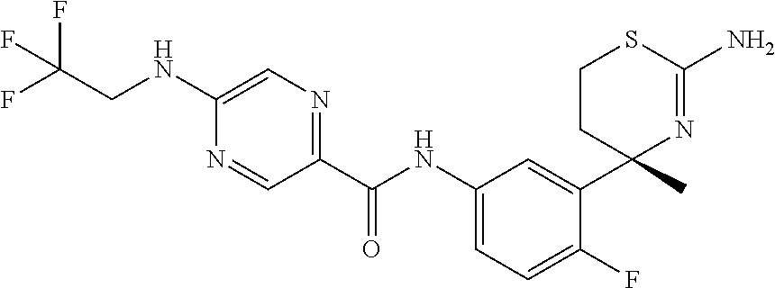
C1(C(NC2=CC=C(F)C(C3(C)N=C(N)SCC3)=C2)=O)=NC=C(NCC(F)(F)F)N=C1
